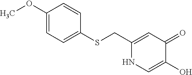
C1(CSC2=CC=C(OC)C=C2)=CC(=O)C(O)=CN1
